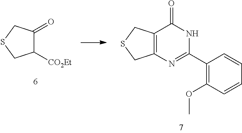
C1([CO2Et])C(=O)CSC1.C12=C(CSC1)C(=O)NC(C1=C(OC)C=CC=C1)=N2
